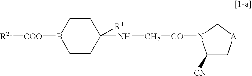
C1CC(NC[CO]N2C([CN])C[A]C2)([R1])CCB1[COO][R21]
